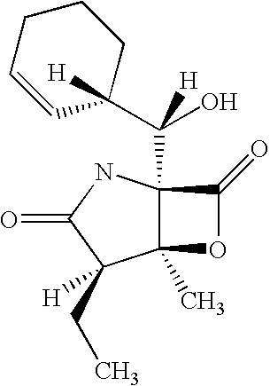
C12(C)C(C([H])(C3([H])CCCC=C3)O)(NC(=O)C1(CC)[H])C(=O)O2
